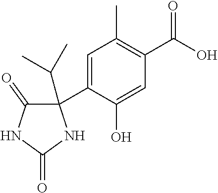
C1=C(C2(C(C)C)C(=O)NC(=O)N2)C(O)=CC(C(O)=O)=C1C
